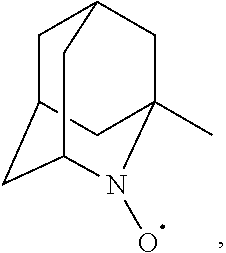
C1C2CC3N(O)C(C)(CC1C3)C2
